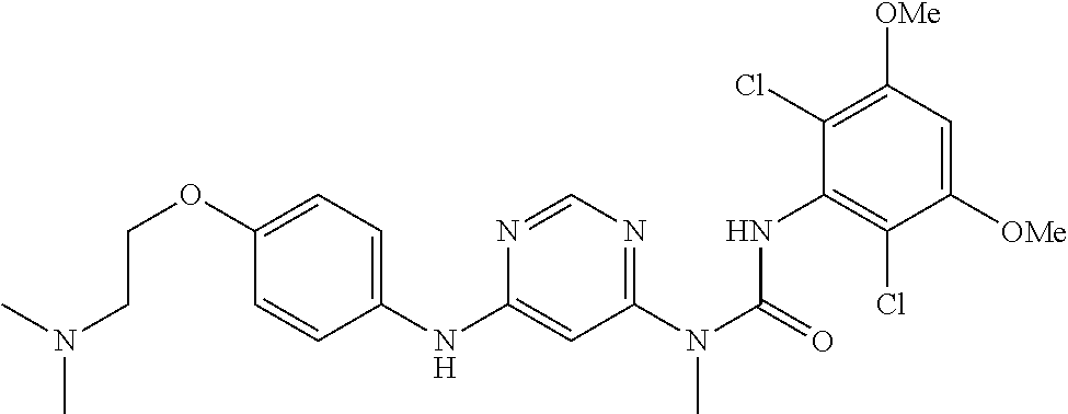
C(OC1=CC=C(NC2=CC(N(C(=O)NC3=C(Cl)C([OMe])=CC([OMe])=C3Cl)C)=NC=N2)C=C1)CN(C)C
